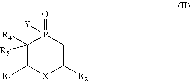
C1([R4])([R5])C([R1])[X]C([R2])CP1(=O)[Y]
